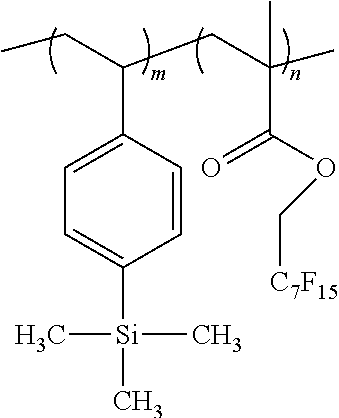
C1(C(CC)CC(C)(C)C(OC[C7F15])=O)=CC=C([Si](C)(C)C)C=C1
